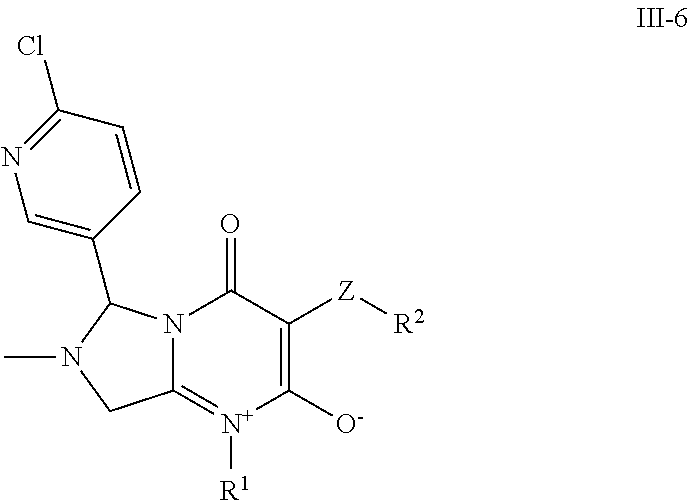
C1([O-])=C([Z][R2])C(=O)N2C(=[N+]1[R1])CN(C)C2C1=CN=C(Cl)C=C1
